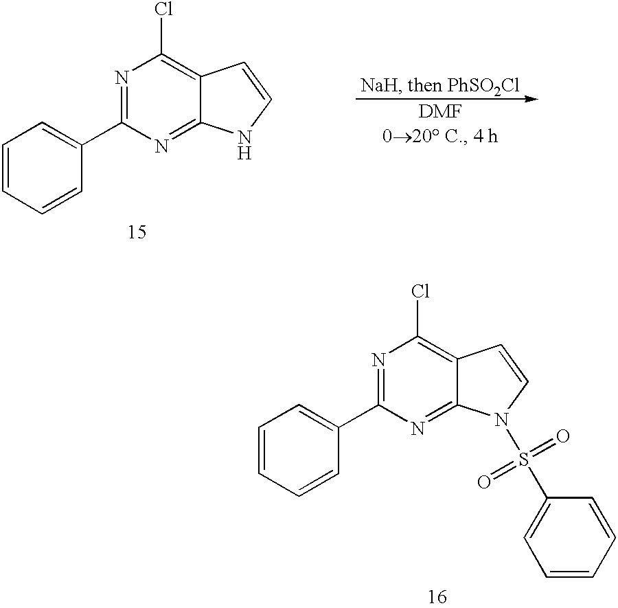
C1=CC=CC(C2=NC(Cl)=C3C(=N2)NC=C3)=C1.C1=CC=CC(C2=NC(Cl)=C3C(=N2)N(S(=O)(=O)C2=CC=CC=C2)C=C3)=C1
